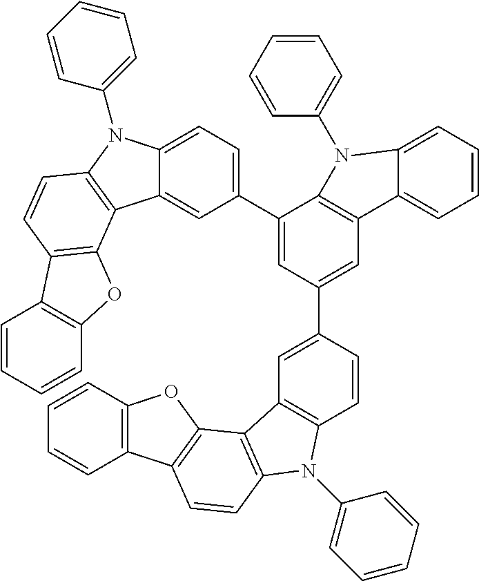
C1(C2=CC=C3C(=C2)C2=C(N3C3=CC=CC=C3)C=CC3=C2OC2=C3C=CC=C2)=CC(C2=CC3=C(C=C2)N(C2=CC=CC=C2)C2=C3C3=C(C=C2)C2=C(O3)C=CC=C2)=CC2=C1N(C1=CC=CC=C1)C1=CC=CC=C21
